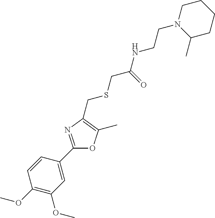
C1=CC(C2=NC(CSCC(=O)NCCN3C(C)CCCC3)=C(C)O2)=CC(OC)=C1OC
